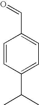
C1=CC(C(C)C)=CC=C1C=O
